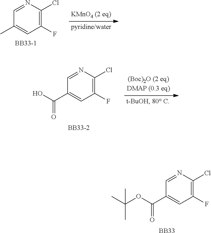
OC(C1=CC(F)=C(Cl)N=C1)=O.[BB33-2].O(C(C1=CC(F)=C(Cl)N=C1)=O)C(C)(C)C.[BB33].C1=NC(Cl)=C(F)C=C1C.[BB33-1]
